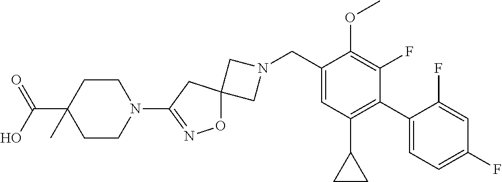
C1N(CC2=CC(C3CC3)=C(C3=CC=C(F)C=C3F)C(F)=C2OC)CC12ON=C(N1CCC(C(=O)O)(C)CC1)C2
